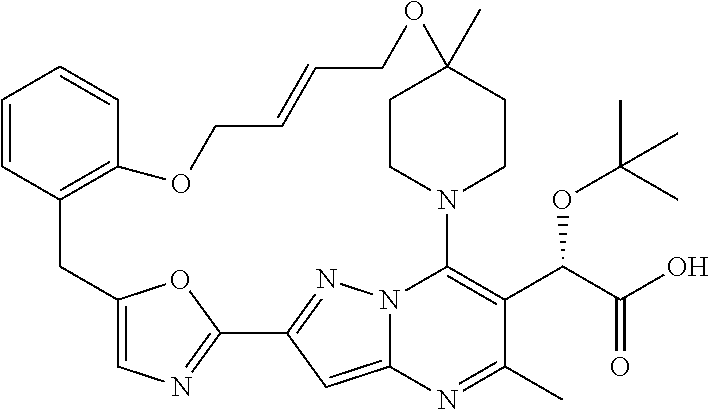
C1=CC2=C(C=C1)OCC=CCOC1(C)CCN(C3=C(C(C(O)=O)OC(C)(C)C)C(C)=NC4=CC(=NN43)C3=NC=C(C2)O3)CC1
